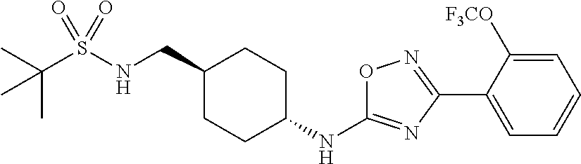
C(S(NCC1CCC(NC2=NC(C3=CC=CC=C3[F3CO])=NO2)CC1)(=O)=O)(C)(C)C
